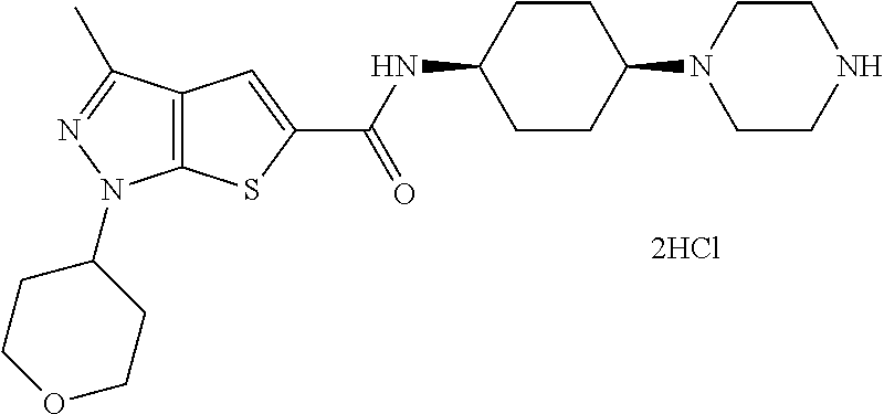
C12=C(SC(C(NC3CCC(N4CCNCC4)CC3)=O)=C1)N(C1CCOCC1)N=C2C
